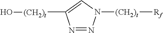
N1=NN([(CH2)t][Rf])C=C1[(CH2)t]O
